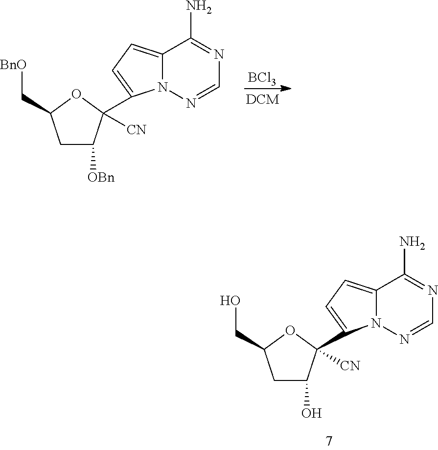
[BCl3].C1C([OBn])C([CN])(C2=CC=C3N2N=CN=C3N)OC1C[BnO].C1C(O)C([CN])(C2=CC=C3N2N=CN=C3N)OC1CO
